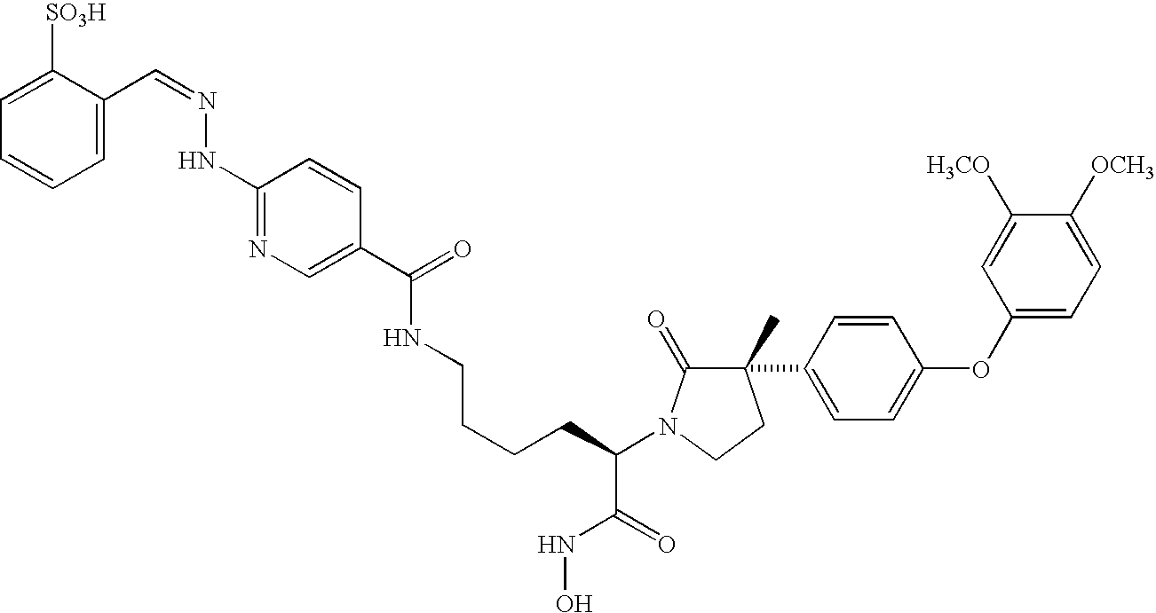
C1([SO3H])=CC=CC=C1C=NNC1=NC=C(C(NCCCCC(C(NO)=O)N2C(=O)C(C)(C3=CC=C(OC4=CC=C([OCH3])C([H3CO])=C4)C=C3)CC2)=O)C=C1
